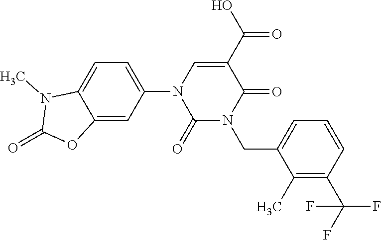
C1=C(N2C(=O)N(CC3=CC=CC(C(F)(F)F)=C3C)C(=O)C(C(O)=O)=C2)C=C2C(=C1)N(C)C(=O)O2
